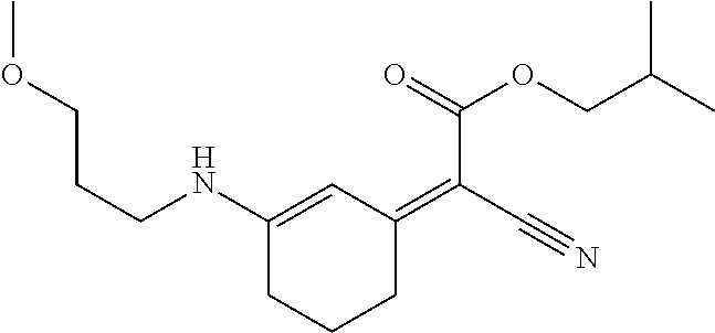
C(CNC1=CC(=C(C#N)C(=O)OCC(C)C)CCC1)COC
